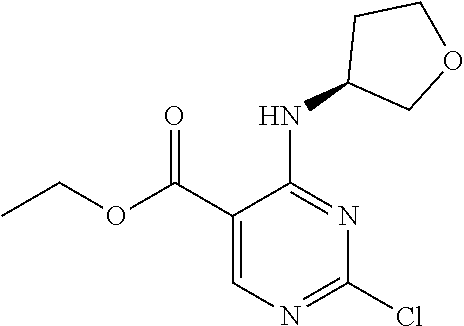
N1=C(Cl)N=C(NC2CCOC2)C(C(OCC)=O)=C1
